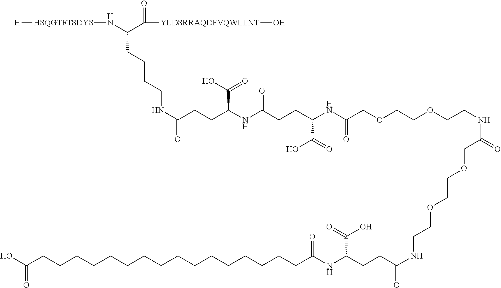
O=C(O)CCCCCCCCCCCCCCCCC(NC(CCC(NCCOCCOCC(=O)NCCOCCOCC(NC(CCC(NC(CCC(NCCCCC(N[HSQGTFTSDYS][H])C(=O)[YLDSRRAQDFVQWLLNT]O)=O)C(O)=O)=O)C(=O)O)=O)=O)C(=O)O)=O
